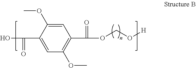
C1=C(OC)C(C(O)=O)=CC(OC)=C1C(OCO[H])=O
